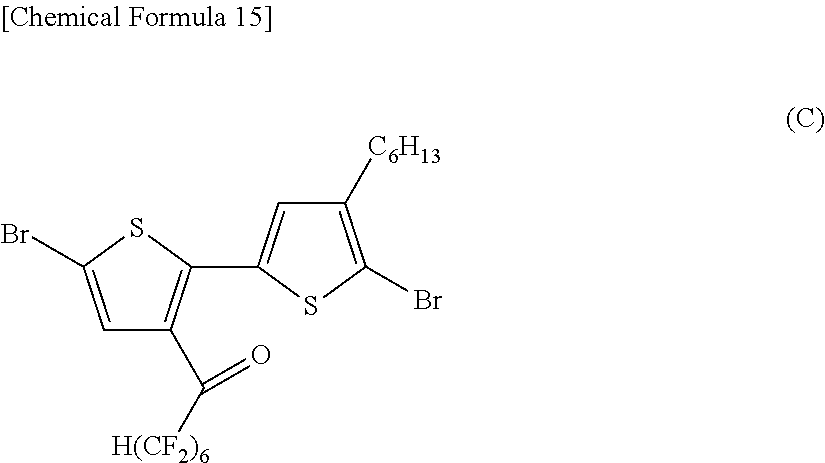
C1=C(Br)SC(C2=CC([C6H13])=C(Br)S2)=C1C([H(CF2)6])=O
